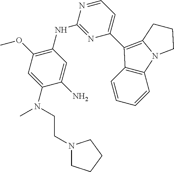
C1(C2=C3N(C4=C2C=CC=C4)CCC3)=CC=NC(NC2=C(OC)C=C(N(CCN3CCCC3)C)C(N)=C2)=N1
